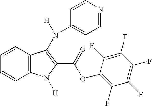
C12=C(C=CC=C1)C(N([H])C1=CC=NC=C1)=C(C(=O)OC1=C(F)C(F)=C(F)C(F)=C1F)N2[H]
